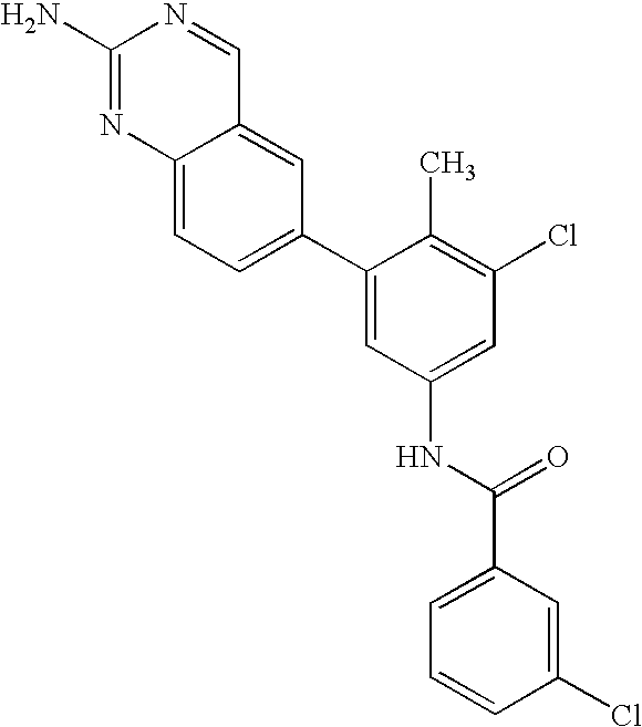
C1(N)=NC2=CC=C(C3=CC(NC(C4=CC=CC(Cl)=C4)=O)=CC(Cl)=C3C)C=C2C=N1
